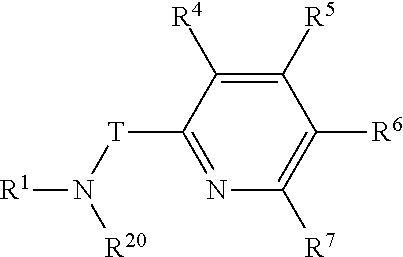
C1([R5])=C([R4])C([T]N([R20])[R1])=NC([R7])=C1[R6]
